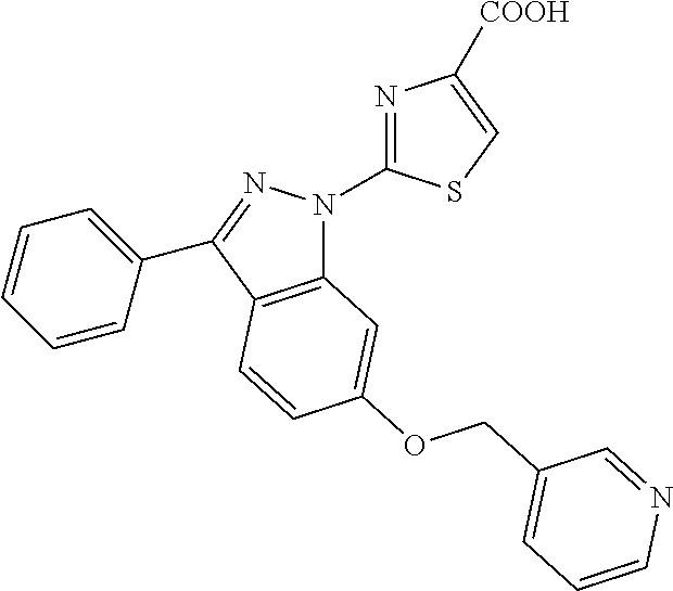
C12=C(C(C3=CC=CC=C3)=NN1C1=NC([COOH])=CS1)C=CC(OCC1=CC=CN=C1)=C2
